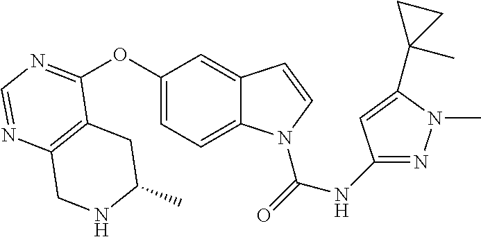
C12=C(C(OC3=CC=C4C(=C3)C=CN4C(=O)NC3=NN(C)C(C4(C)CC4)=C3)=NC=N1)CC(C)NC2
